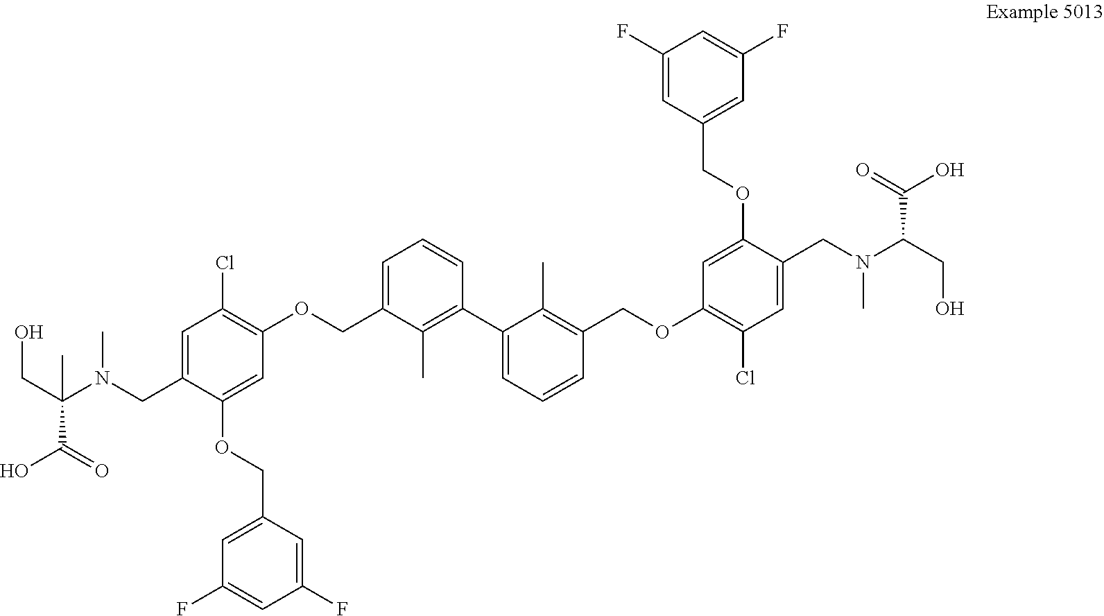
C(C(N(CC1=CC(Cl)=C(OCC2=CC=CC(C3=CC=CC(COC4=C(Cl)C=C(CN(C(CO)C(O)=O)C)C(OCC5=CC(F)=CC(F)=C5)=C4)=C3C)=C2C)C=C1OCC1=CC(F)=CC(F)=C1)C)(C(O)=O)C)O
